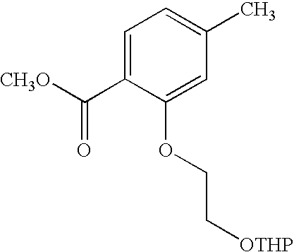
C1=C(C([CH3O])=O)C(OCC[OTHP])=CC(C)=C1
